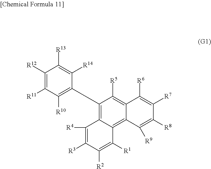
C1(C2=C([R10])C([R11])=C([R12])C([R13])=C2[R14])=C2C(=C3C(=C1[R5])C([R6])=C([R7])C([R8])=C3[R9])C([R1])=C([R2])C([R3])=C2[R4]
